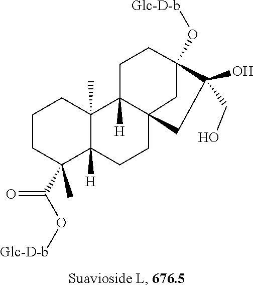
C1CC(C)(C(O[Glc-D-b])=O)C2([H])C(C)(C1)C1([H])CCC3(O[Glc-D-b])C(O)(CO)CC1(CC2)C3
